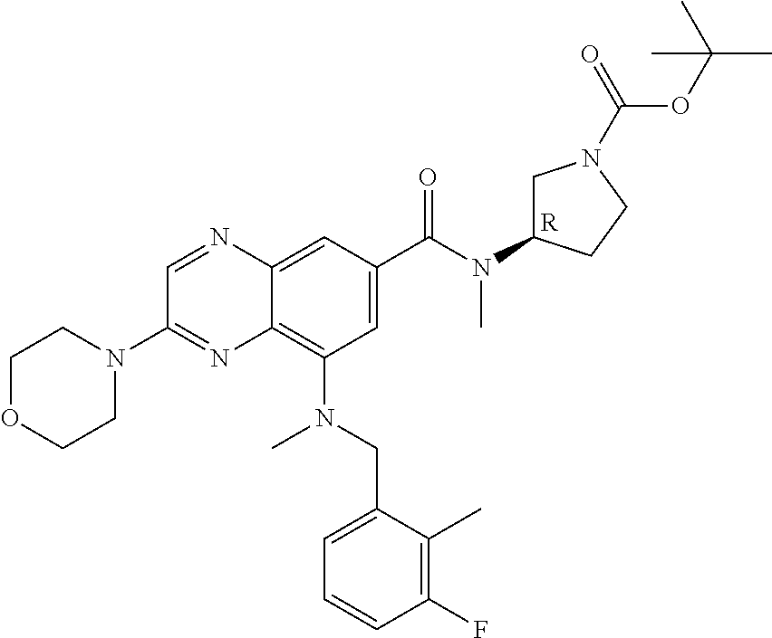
C1OCCN(C2=NC3=C(N(CC4=CC=CC(F)=C4C)C)C=C(C(N(C4CN(C(OC(C)(C)C)=O)CC4)C)=O)C=C3N=C2)C1.[R]
